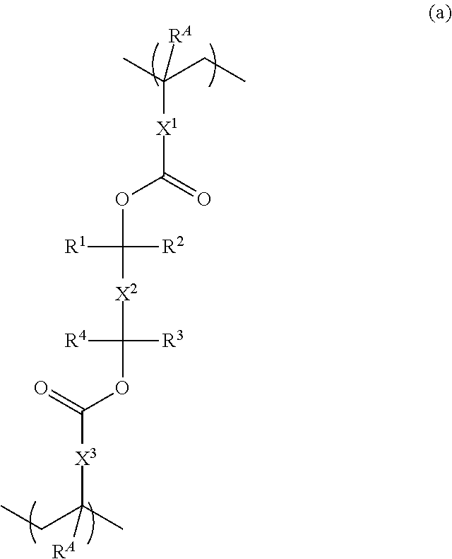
C(CC)(C)([RA])[X1]C(OC([X2]C(OC([X3]C(CC)(C)[RA])=O)([R3])[R4])([R2])[R1])=O
